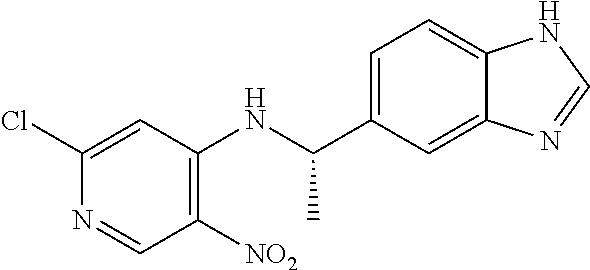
C1([NO2])=C(NC(C2=CC=C3C(=C2)N=CN3)C)C=C(Cl)N=C1
